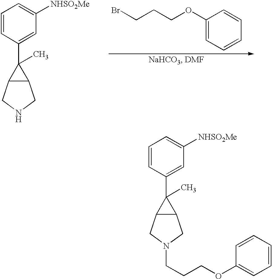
[H].BrCCCOC1=CC=CC=C1.C1=CC(C2(C)C3C2CNC3)=CC([NHSO2Me])=C1.C1=CC(C2(C)C3C2CN(CCCOC2=CC=CC=C2)C3)=CC([NHSO2Me])=C1
